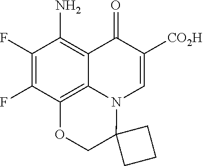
C1(F)=C(F)C2=C3C(=C1N)C(=O)C([CO2H])=CN3C1(CO2)CCC1
